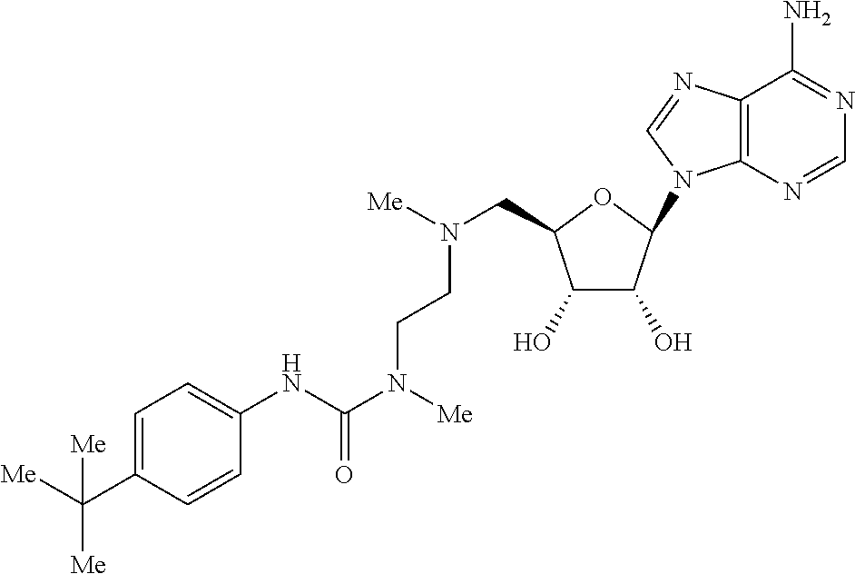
C12=C(N=CN1C1C(O)C(O)C(CN([Me])CCN(C(NC3=CC=C(C([Me])([Me])[Me])C=C3)=O)[Me])O1)C(N)=NC=N2
